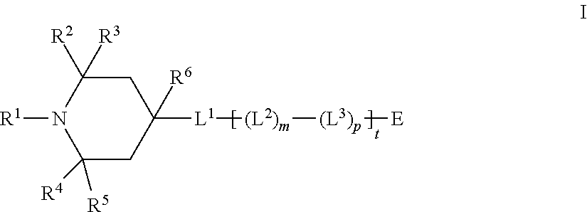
C1([R5])([R4])CC([L1][(L2)m][(L3)p][E])([R6])CC([R2])([R3])N1[R1]
